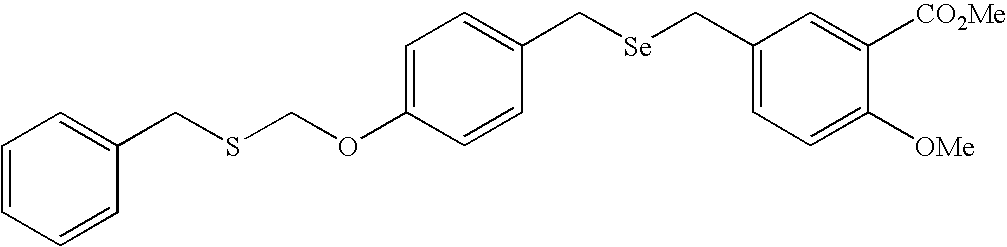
C1=C(OCSCC2=CC=CC=C2)C=CC(C[Se]CC2=CC=C([OMe])C([CO2Me])=C2)=C1
